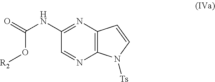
C1(NC(=O)O[R2])=NC2=C(N=C1)N([Ts])C=C2
